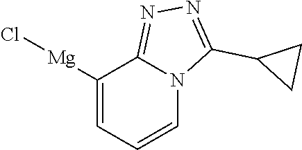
C1([Mg]Cl)=CC=CN2C1=NN=C2C1CC1
